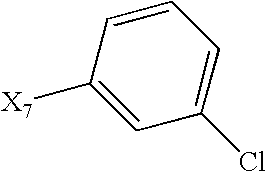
C1([X7])=CC(Cl)=CC=C1
